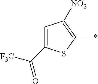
C1=C(C([F3C])=O)SC(*)=C1[NO2]
